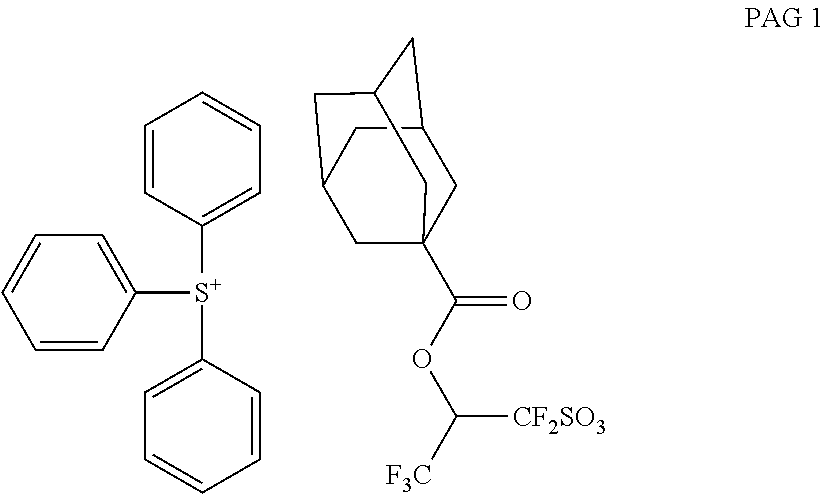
C1=CC([S+](C2=CC=CC=C2)C2=CC=CC=C2)=CC=C1.C1C2CC3CC(CC1(C(OC([F3C])[CF2SO3])=O)C3)C2
